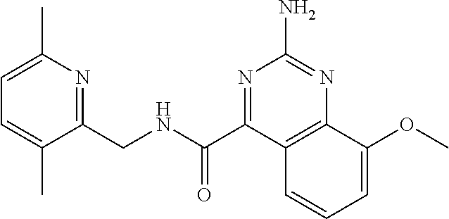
C1=C(C)N=C(CNC(=O)C2=NC(N)=NC3=C2C=CC=C3OC)C(C)=C1
